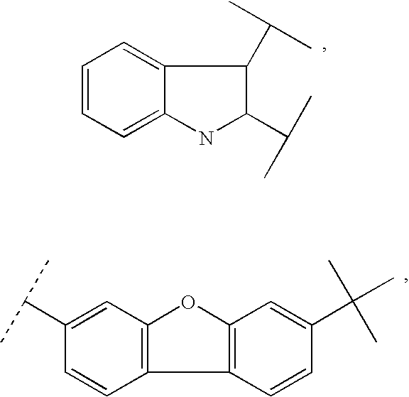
C1=CC=C2C(=C1)C(C(C)C)C(C(C)C)N2.C12=C(OC3=C1C=CC(C(C)C)=C3)C=C(C(C)(C)C)C=C2
